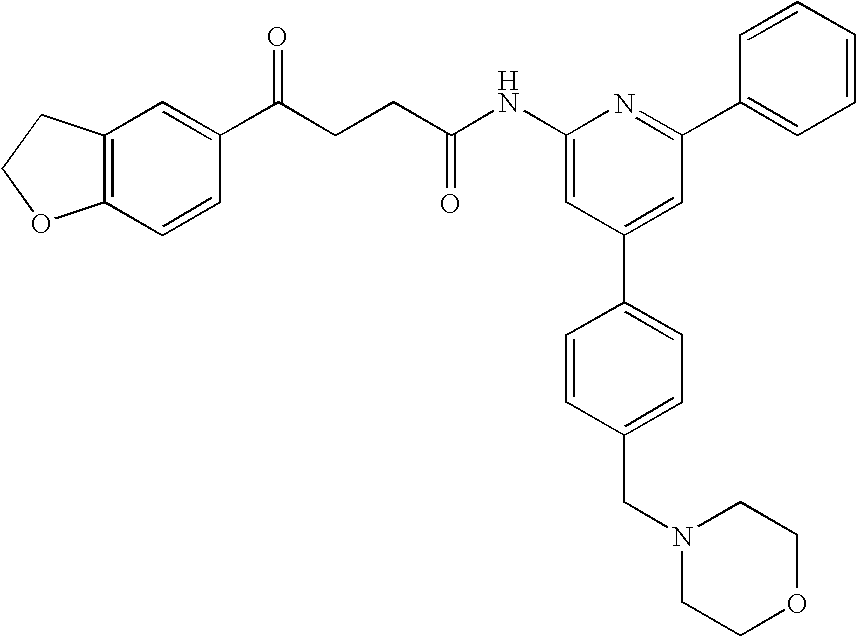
C1(NC(CCC(C2=CC3=C(C=C2)OCC3)=O)=O)=CC(C2=CC=C(CN3CCOCC3)C=C2)=CC(C2=CC=CC=C2)=N1
